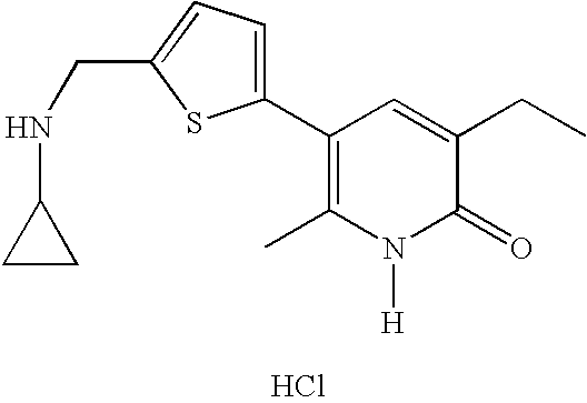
Cl.C1(C2=CC=C(CNC3CC3)S2)=C(C)N([H])C(=O)C(CC)=C1
